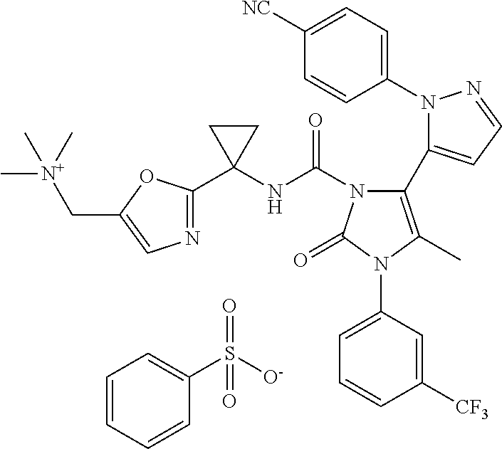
C1=CC=CC(S([O-])(=O)=O)=C1.C1(N2N=CC=C2C2=C(C)N(C3=CC=CC([CF3])=C3)C(=O)N2C(NC2(C3=NC=C(C[N+](C)(C)C)O3)CC2)=O)=CC=C([NC])C=C1
